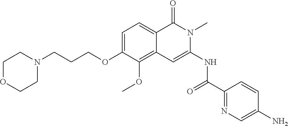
C1=C(OCCCN2CCOCC2)C(OC)=C2C(=C1)C(=O)N(C)C(NC(=O)C1=NC=C(N)C=C1)=C2
